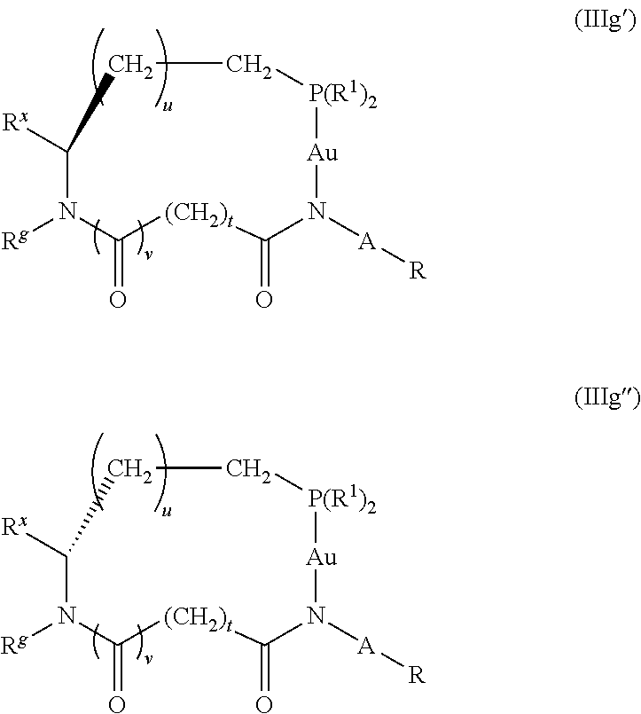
[Rx]C1N([Rg])C(=O)[(CH2)t]C(=O)N([A][R])[Au][P(R1)2]CC1.[Rx]C1N([Rg])C(=O)[(CH2)t]C(=O)N([A][R])[Au][P(R1)2]CC1
